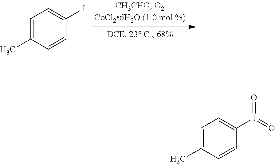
C1=C(C)C=CC(I)=C1.C1=C(C)C=CC(I(=O)=O)=C1
